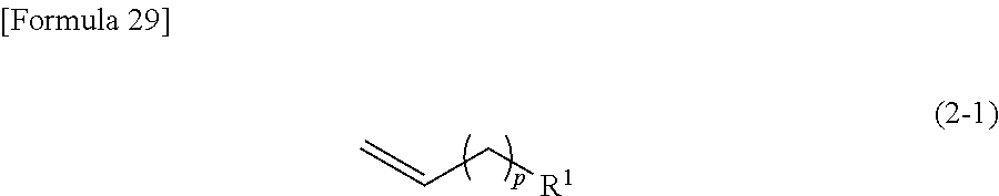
C(C[R1])=C
